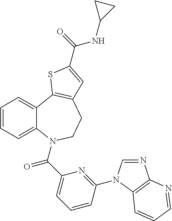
C1=CC=C2C(=C1)C1=C(CCN2C(C2=CC=CC(N3C=NC4=C3C=CC=N4)=N2)=O)C=C(C(=O)NC2CC2)S1
